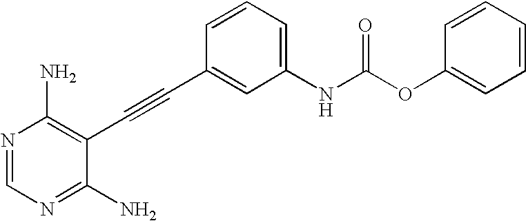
N1=CN=C(N)C(C#CC2=CC(NC(OC3=CC=CC=C3)=O)=CC=C2)=C1N
